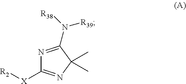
N1=C(N([R38])[R39])C(C)(C)N=C1[X][R2]
